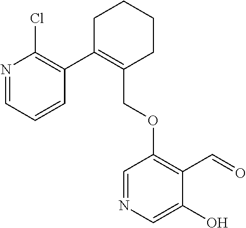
C1C(C2=C(Cl)N=CC=C2)=C(COC2=C(C=O)C(O)=CN=C2)CCC1
